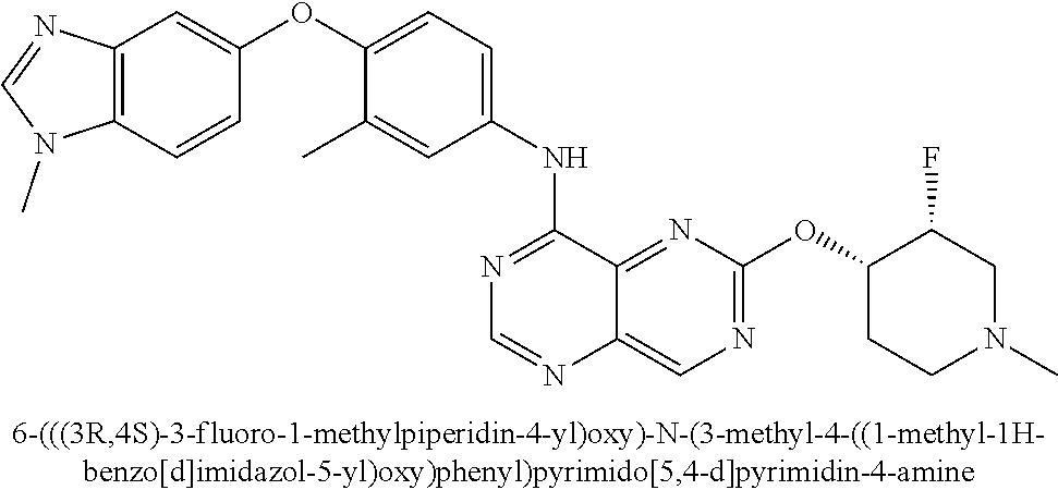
C1(OC2=CC=C(NC3=NC=NC4=CN=C(OC5CCN(C)CC5F)N=C34)C=C2C)=CC2=C(C=C1)N(C)C=N2
